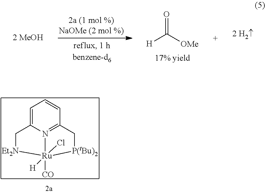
C1=C2N3=C(C=C1)C[P(tBu)2][Ru]3([CO])(Cl)([H])[Et2N]C2.[H]C([OMe])=O
